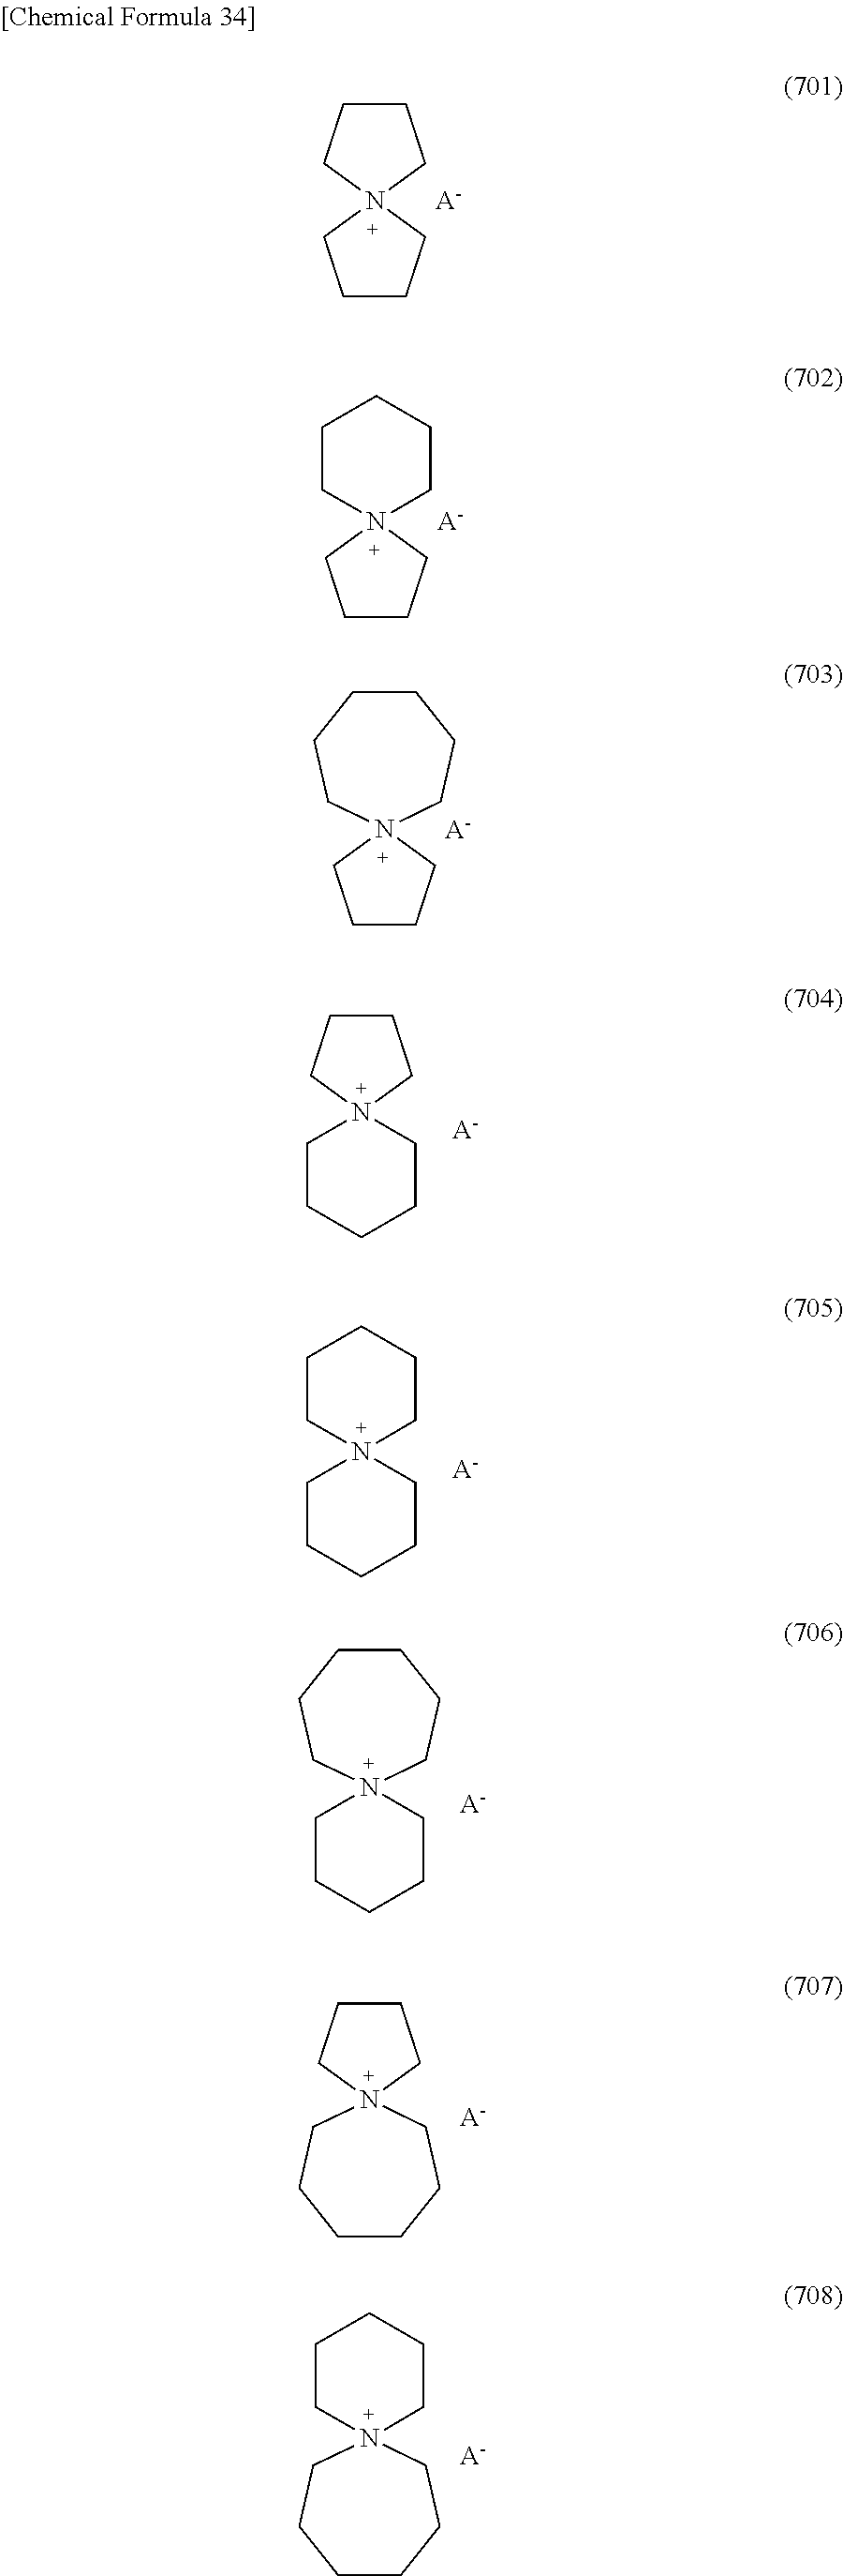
C1CCN2(C1)CCCC2.[A-].N12(CCCC1)CCCCC2.[A-].N12(CCCC1)CCCCCC2.[A-].C1CCCCN12CCCC2.[A-].C1CCCCN12CCCCC2.[A-].C1CCCCN12CCCCCC2.[A-].N12(CCCC1)CCCCCC2.[A-].N12(CCCCCC1)CCCCC2.[A-]
